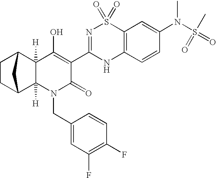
C1CC2C3([H])C([H])(C1C2)C(O)=C(C1=NS(=O)(=O)C2=C(N1)C=CC(N(S(=O)(C)=O)C)=C2)C(=O)N3CC1=CC(F)=C(F)C=C1
